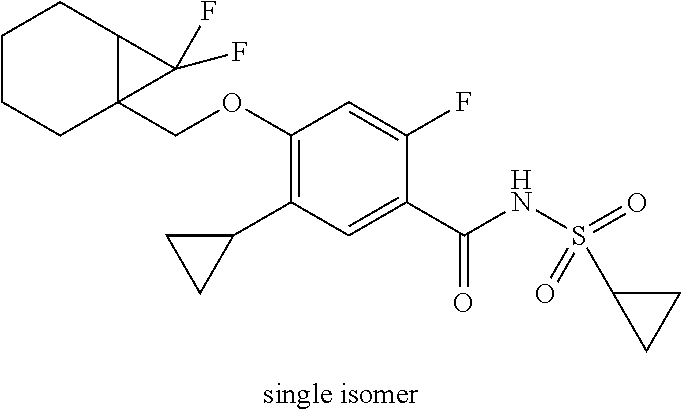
C1(C2CC2)=C(OCC23C(CCCC2)C3(F)F)C=C(F)C(C(NS(C2CC2)(=O)=O)=O)=C1
